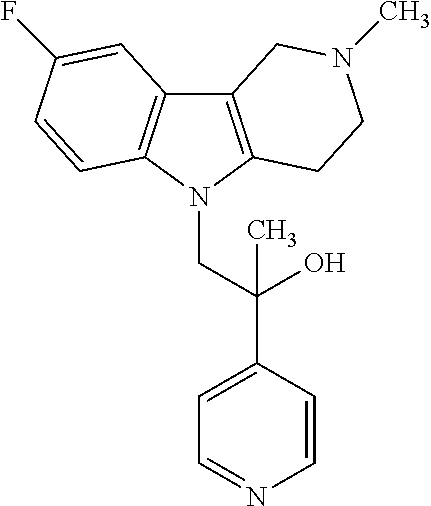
C12=C(N(CC(C3=CC=NC=C3)(O)C)C3=C1C=C(F)C=C3)CCN(C)C2
